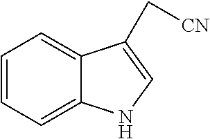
C1=CC=C2C(=C1)NC=C2C[CN]
